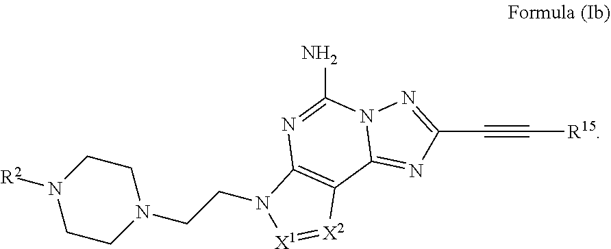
N1([R2])CCN(CCN2[X1]=[X2]C3=C2N=C(N)N2C3=NC(C#C[R15])=N2)CC1
